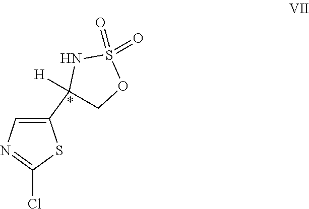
C1(C2([H])COS(=O)(=O)N2)=CN=C(Cl)S1
